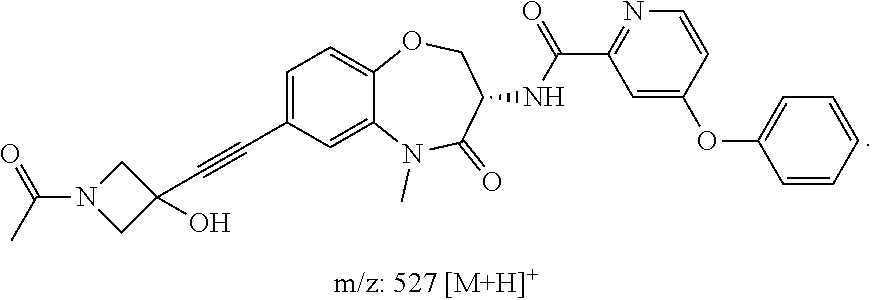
C1=C(C#CC2(O)CN(C(C)=O)C2)C=C2C(=C1)OCC(NC(=O)C1=NC=CC(OC3=CC=CC=C3)=C1)C(=O)N2C
